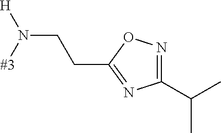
C(N([#3])[H])CC1=NC(C(C)C)=NO1
